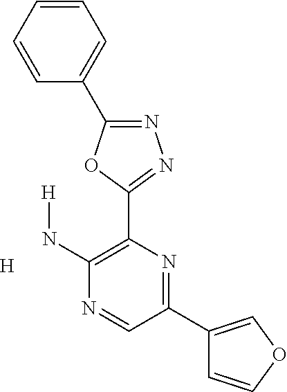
[H].N1=C(C2=CC=CC=C2)OC(C2=C(N[H])N=CC(C3=COC=C3)=N2)=N1
